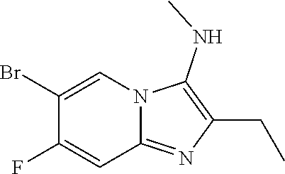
BrC1=CN2C(=NC(CC)=C2NC)C=C1F
